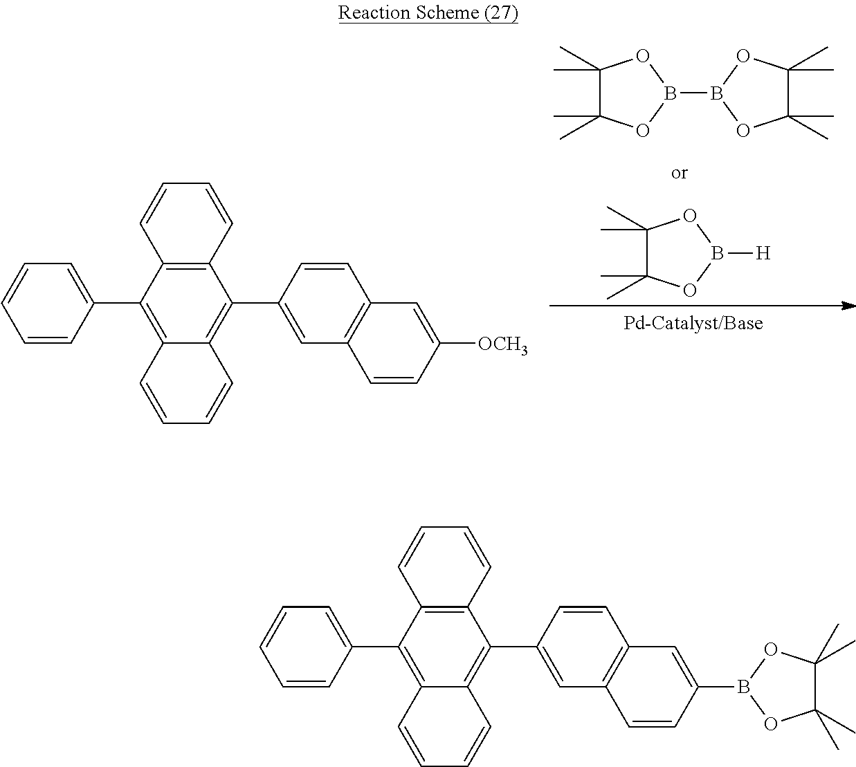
C1(C)(C)C(C)(C)OB(B2OC(C)(C)C(C)(C)O2)O1.C1(C)(C)C(C)(C)OB([H])O1.C12=C(C(C3=CC4=C(C=C3)C=C([OCH3])C=C4)=C3C(=C1C1=CC=CC=C1)C=CC=C3)C=CC=C2.C12=C(C(C3=CC4=C(C=C3)C=C(B3OC(C)(C)C(C)(C)O3)C=C4)=C3C(=C1C1=CC=CC=C1)C=CC=C3)C=CC=C2
